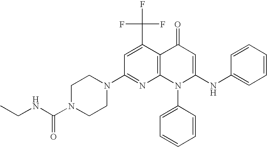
C1(N2CCN(C(NCC)=O)CC2)=NC2=C(C(C(F)(F)F)=C1)C(=O)C=C(NC1=CC=CC=C1)N2C1=CC=CC=C1
